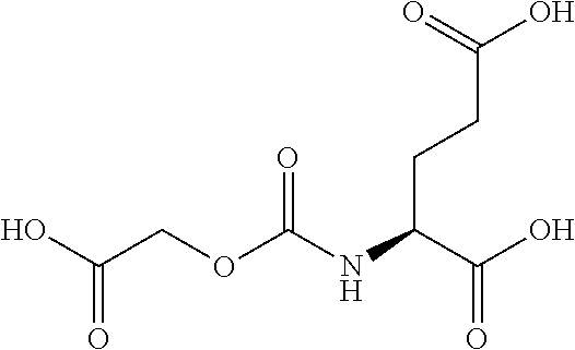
C(C(O)=O)(CCC(O)=O)NC(=O)OCC(O)=O
